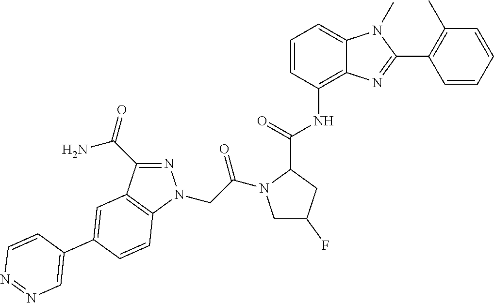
N1=C(C(N)=O)C2=C(N1CC(=O)N1CC(F)CC1C(=O)NC1=C3C(=CC=C1)N(C)C(C1=C(C)C=CC=C1)=N3)C=CC(C1=CN=NC=C1)=C2
